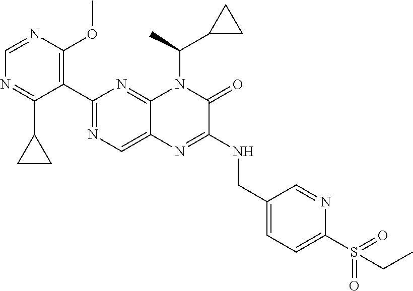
C1=NC(OC)=C(C2=NC=C3C(=N2)N(C(C)C2CC2)C(=O)C(NCC2=CC=C(S(=O)(=O)CC)N=C2)=N3)C(C2CC2)=N1
